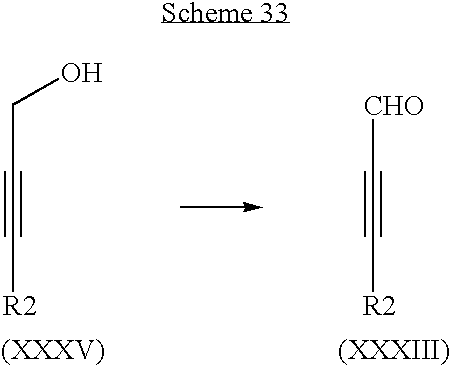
[CHO]C#C[R2].C(C#C[R2])O
